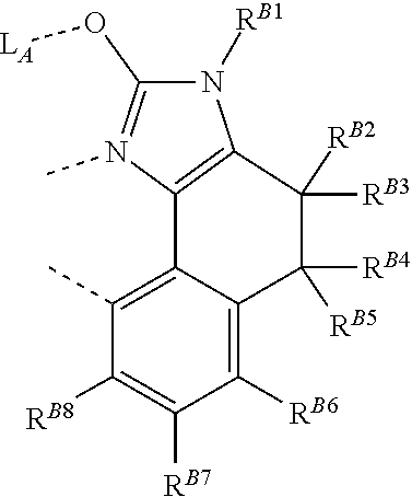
[RB2]C1([RB3])C2=C(N(C)=C(O[LA])N2[RB1])C2=C(C)C([RB8])=C([RB7])C([RB6])=C2C1([RB5])[RB4]
